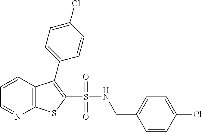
C1=CC2=C(N=C1)SC(S(NCC1=CC=C(Cl)C=C1)(=O)=O)=C2C1=CC=C(Cl)C=C1
